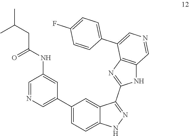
C1=NC=C(C2=CC=C3C(=C2)C(C2=NC4=C(N2)C=NC=C4C2=CC=C(F)C=C2)=NN3)C=C1NC(=O)CC(C)C
